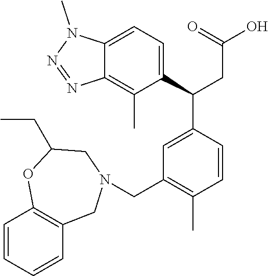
C1=C(C(CC(O)=O)C2=CC=C3C(=C2C)N=NN3C)C=CC(C)=C1CN1CC2=C(C=CC=C2)OC(CC)C1
